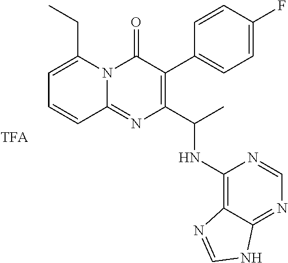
C1=C(F)C=CC(C2=C(C(C)NC3=C4C(=NC=N3)NC=N4)N=C3N(C2=O)C(CC)=CC=C3)=C1
